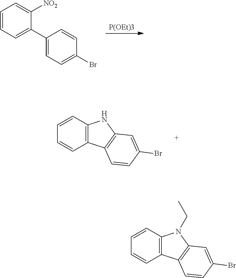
C1=CC=C(C2=CC=C(Br)C=C2)C([NO2])=C1.[P(OEt)3].C1=CC=CC2=C1NC1=C2C=CC(Br)=C1.C1=CC=CC2=C1N(CC)C1=C2C=CC(Br)=C1
